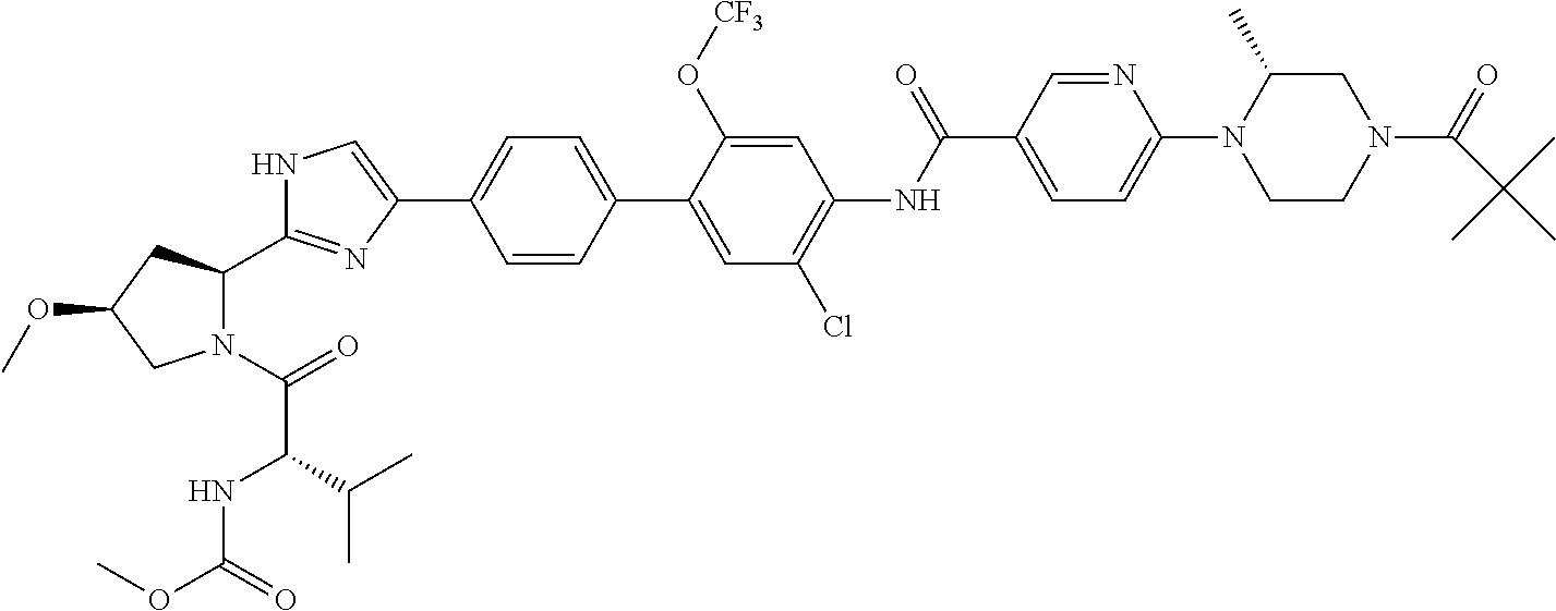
N1(C(=O)C(C(C)C)NC(OC)=O)C(C2=NC(C3=CC=C(C4=CC(Cl)=C(NC(C5=CC=C(N6CCN(C(=O)C(C)(C)C)CC6C)N=C5)=O)C=C4O[CF3])C=C3)=CN2)CC(OC)C1
